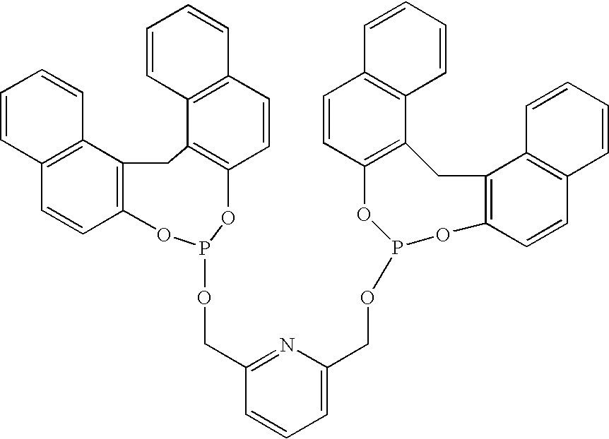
C12=C(C3=C(C=C1)OP(OCC1=NC(COP4OC5=C(C6=C(C=C5)C=CC=C6)CC5=C(O4)C=CC4=C5C=CC=C4)=CC=C1)OC1=C(C4=C(C=C1)C=CC=C4)C3)C=CC=C2
